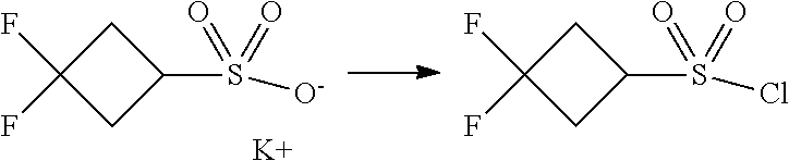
C1C(F)(F)CC1S([O-])(=O)=O.[K].C1C(F)(F)CC1S(Cl)(=O)=O
